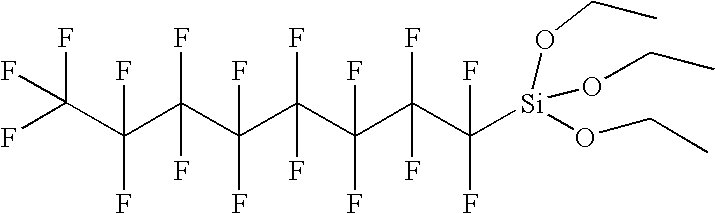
C(C(C(C(C([Si](OCC)(OCC)OCC)(F)F)(F)F)(F)F)(F)F)(C(C(C(F)(F)F)(F)F)(F)F)(F)F
